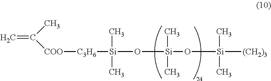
C=C(C)[COO][C3H6][Si](C)(C)O[Si](C)(C)O[Si](C)([(CH2)3])C
